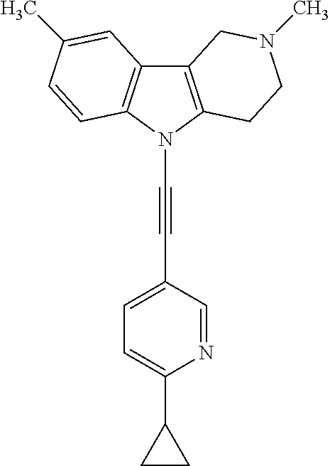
C12=C(N(C#CC3=CC=C(C4CC4)N=C3)C3=C1C=C(C)C=C3)CCN(C)C2
